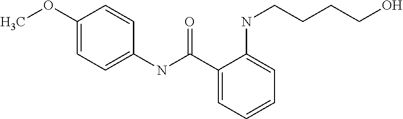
C1=C(OC)C=CC(NC(C2=CC=CC=C2NCCCCO)=O)=C1
